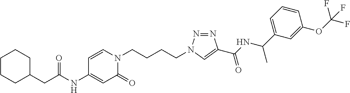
C(NC1=CC(=O)N(CCCCN2N=NC(C(NC(C3=CC=CC(OC(F)(F)F)=C3)C)=O)=C2)C=C1)(=O)CC1CCCCC1
